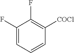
C1(F)=CC=CC([COCl])=C1F
